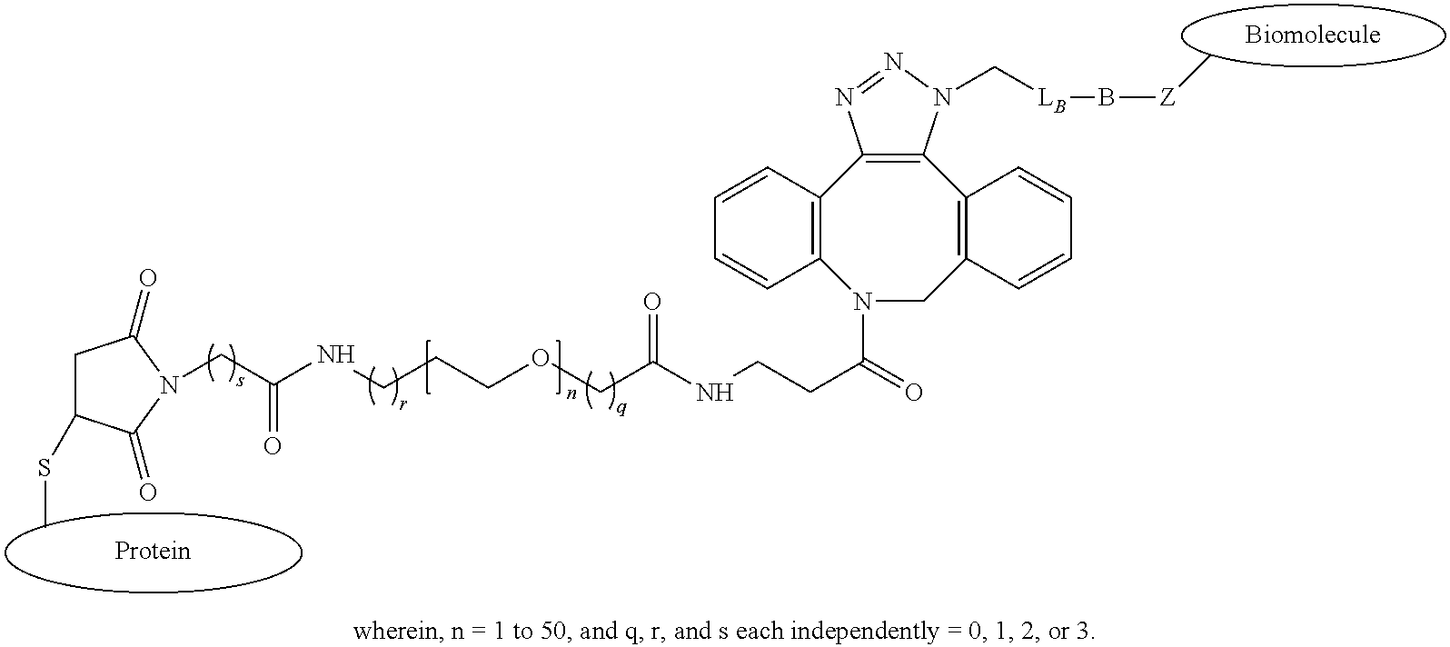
C1C(SC)C(=O)N(CC(NCCCOCC(NCCC(=O)N2CC3=C(C4=C(C5=C2C=CC=C5)N=NN4C[LB]B[Z]C)C=CC=C3)=O)=O)C1=O
